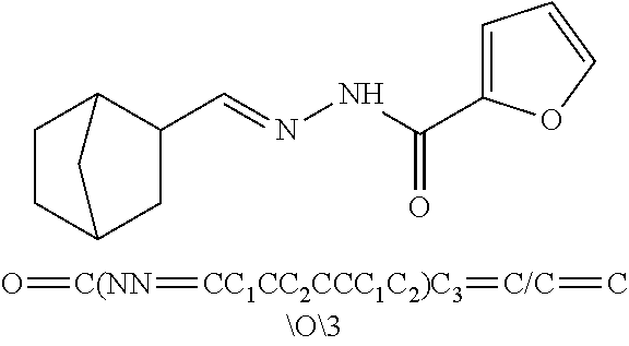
C1CC2CC(C=NNC(C3=CC=CO3)=O)C1C2.O=[C(NN]=[CC1CC2CCC1C2)C3]=[C/C]=C
